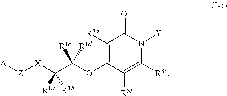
C1([R3a])=C(OC(C([X][Z][A])([R1a])[R1b])([R1c])[R1d])C([R3b])=C([R3c])N([Y])C1=O
